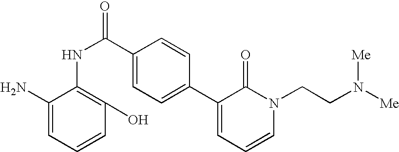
N(C(C1=CC=C(C2=CC=CN(CCN([Me])[Me])C2=O)C=C1)=O)C1=C(O)C=CC=C1N
